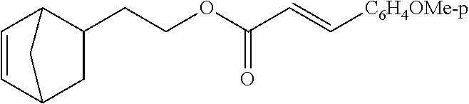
C1=CC2CC(CCOC(C=C[C6H4OMe-p])=O)C1C2
